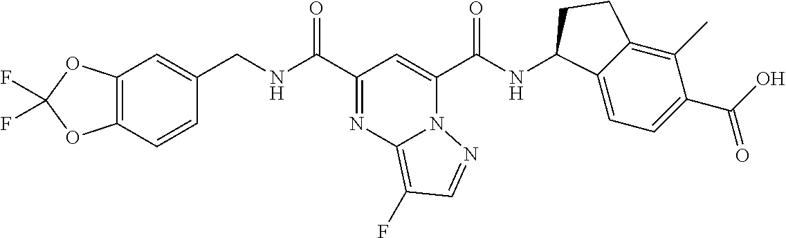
C12=C(C=CC(CNC(C3=NC4=C(F)C=NN4C(C(NC4C5=CC=C(C(=O)O)C(C)=C5CC4)=O)=C3)=O)=C1)OC(F)(F)O2
